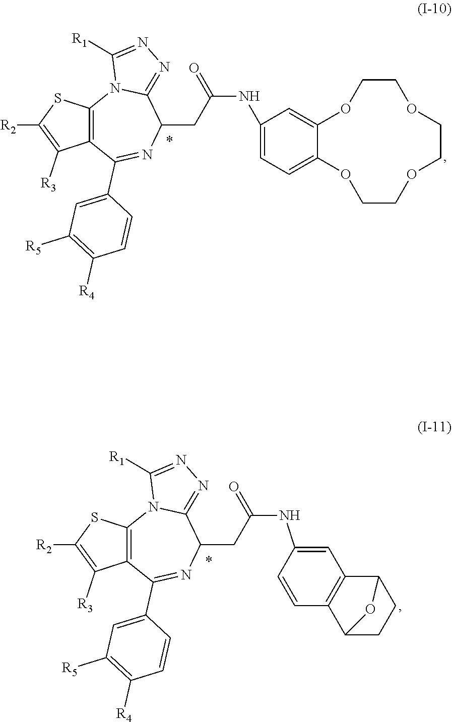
C12=C(SC([R2])=C1[R3])N1C(=NN=C1[R1])C(CC(NC1=CC3=C(C=C1)C1CCC3O1)=O)N=C2C1=CC([R5])=C([R4])C=C1.C12=C(SC([R2])=C1[R3])N1C(=NN=C1[R1])C(CC(NC1=CC=C3C(=C1)OCCOCCOCCO3)=O)N=C2C1=CC([R5])=C([R4])C=C1
